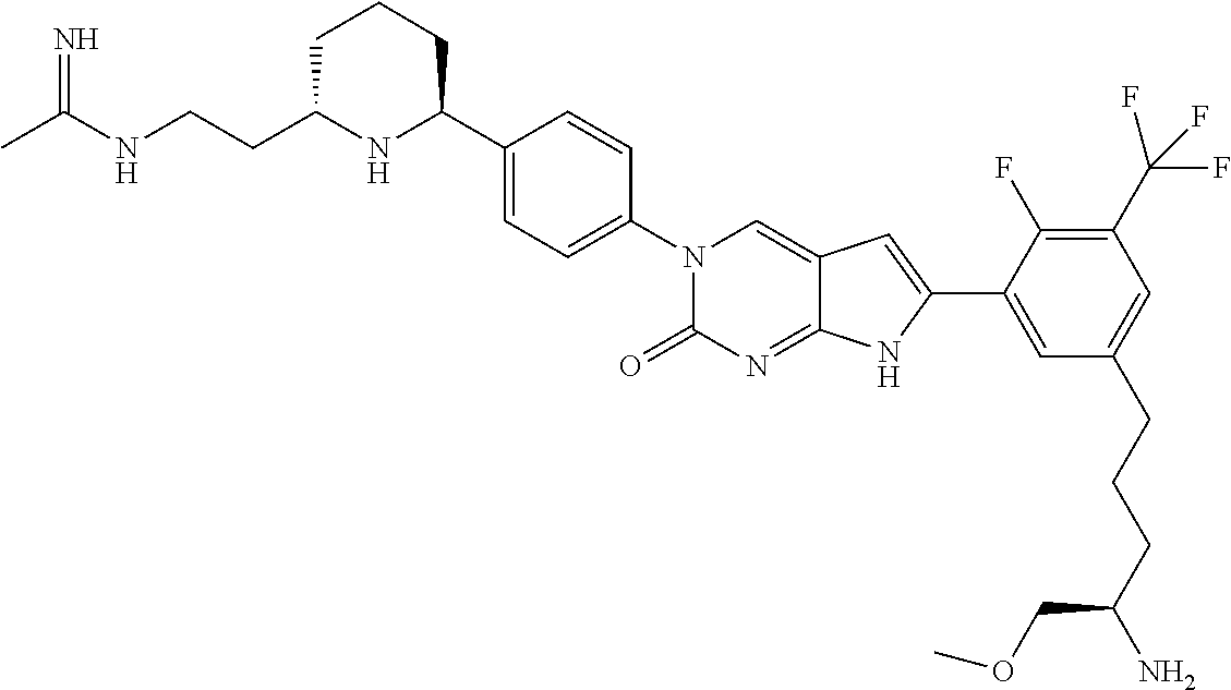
CC(NCCC1NC(C2=CC=C(N3C(=O)N=C4C(=C3)C=C(C3=CC(CCCC(N)COC)=CC(C(F)(F)F)=C3F)N4)C=C2)CCC1)=N
